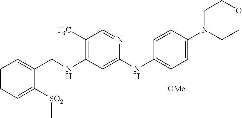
N(C1=C([F3C])C=NC(NC2=C([OMe])C=C(N3CCOCC3)C=C2)=C1)CC1=CC=CC=C1[SO2]C
